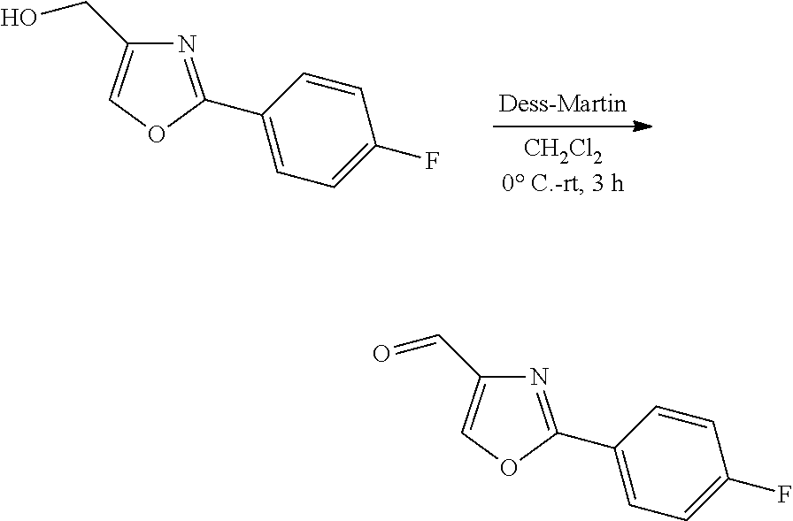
C1(CO)=COC(C2=CC=C(F)C=C2)=N1.C1(C=O)=COC(C2=CC=C(F)C=C2)=N1
